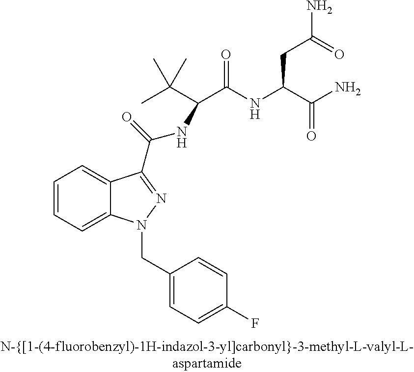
C1=CC=C2C(=C1)C(C(=O)NC(C(C)(C)C)C(NC(C(N)=O)CC(=O)N)=O)=NN2CC1=CC=C(F)C=C1
